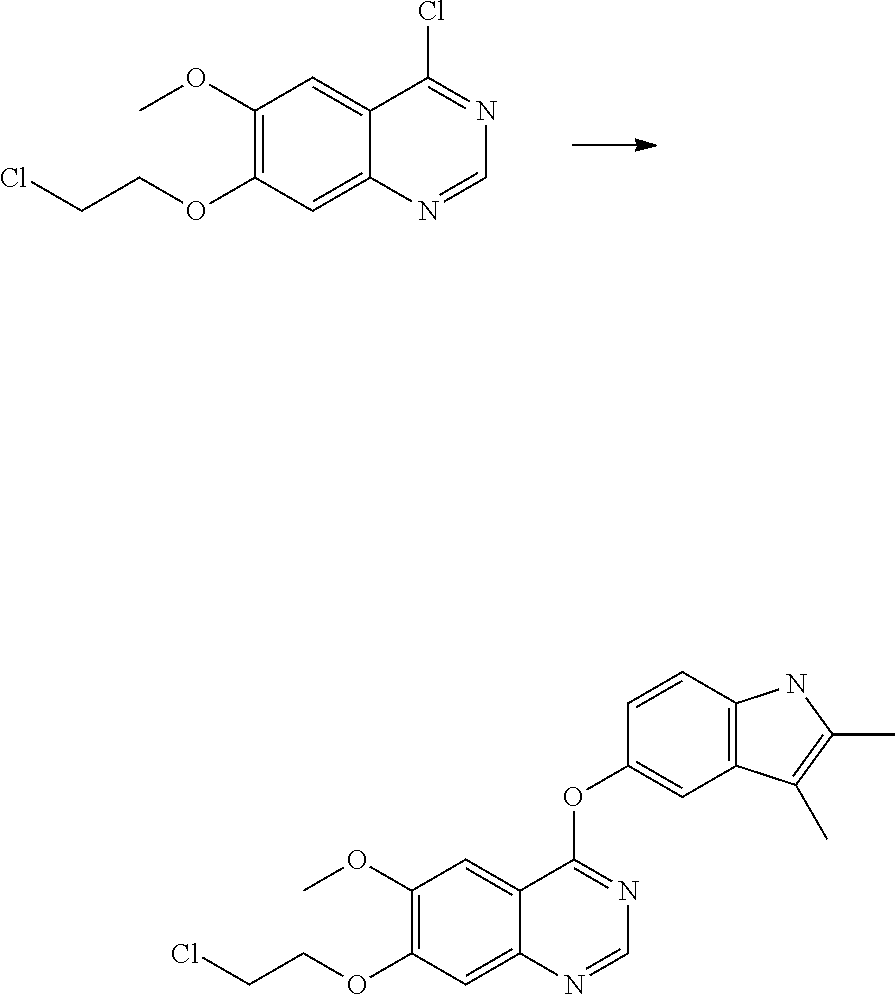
C(OC1=C(OC)C=C2C(=C1)N=CN=C2Cl)CCl.C(OC1=C(OC)C=C2C(=C1)N=CN=C2OC1=CC2=C(C=C1)NC(C)=C2C)CCl
